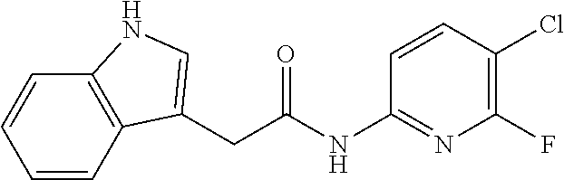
C1=CC2=C(C=C1)NC=C2CC(NC1=NC(F)=C(Cl)C=C1)=O
